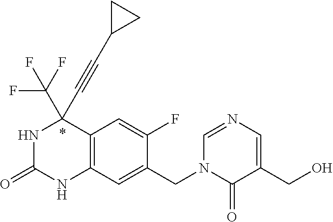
N1C(=O)NC2=C(C1(C#CC1CC1)C(F)(F)F)C=C(F)C(CN1C(=O)C(CO)=CN=C1)=C2
